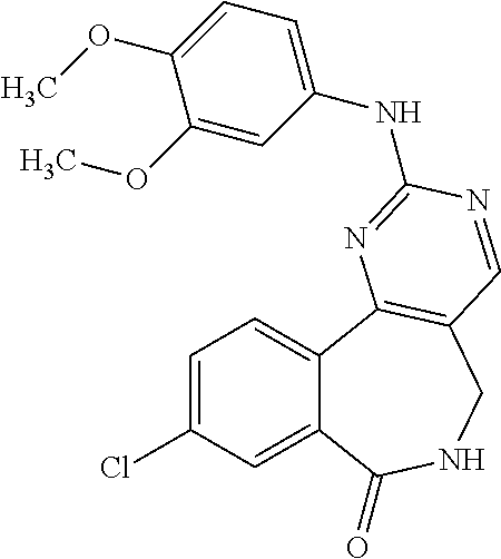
C1=C(Cl)C=C2C(=C1)C1=C(CNC2=O)C=NC(NC2=CC=C(OC)C(OC)=C2)=N1
